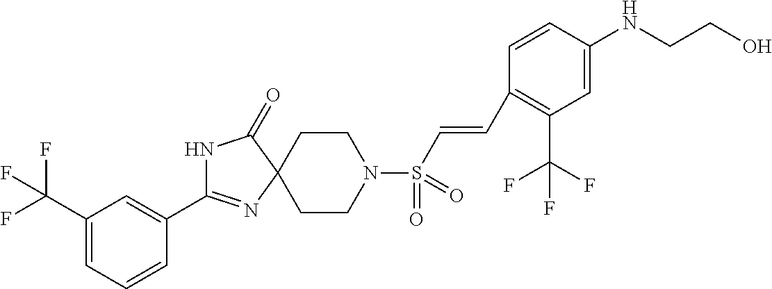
C1(C(F)(F)F)=CC=CC(C2=NC3(C(=O)N2)CCN(S(C=CC2=C(C(F)(F)F)C=C(NCCO)C=C2)(=O)=O)CC3)=C1
